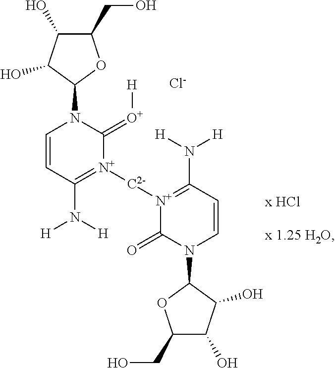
C1(CO)C(O)C(O)C(N2C=CC(N([H])[H])=[N+]([C2-][N+]3=C(N([H])[H])C=CN(C4OC(CO)C(O)C4O)C3=O)C2=[O+][H])O1.[Cl-]
